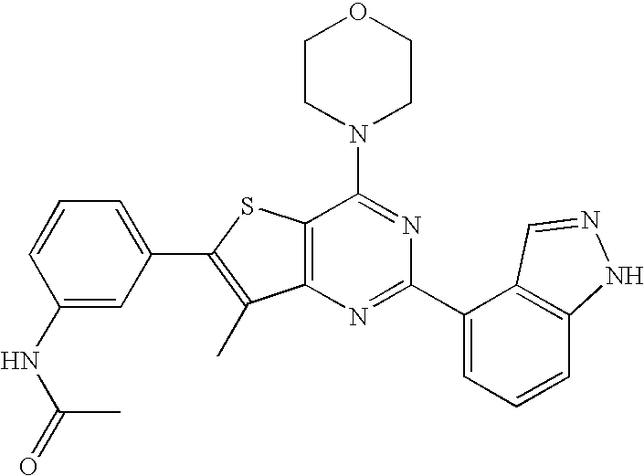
C1CN(C2=NC(C3=CC=CC4=C3C=NN4)=NC3=C2SC(C2=CC=CC(NC(=O)C)=C2)=C3C)CCO1
